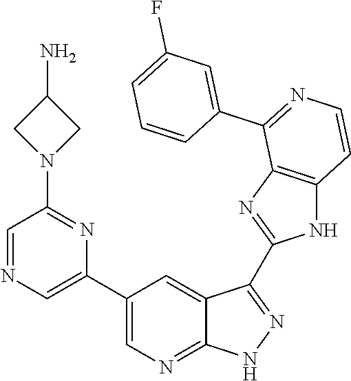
C1=NC=C(C2=CN=C3C(=C2)C(C2=NC4=C(N2)C=CN=C4C2=CC(F)=CC=C2)=N[N H]3)N=C1N1CC(N)C1
